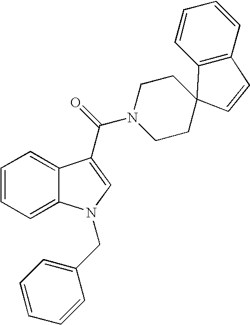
C1=CC=C2C(=C1)C(C(=O)N1CCC3(CC1)C1=C(C=CC=C1)C=C3)=CN2CC1=CC=CC=C1
